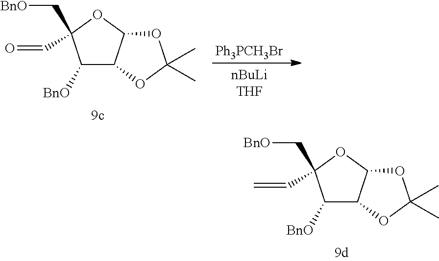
C1([BnO])C2C(OC1(C[BnO])C=C)OC(C)(C)O2.C1([BnO])C2C(OC1(C[BnO])C=O)OC(C)(C)O2.[Ph3PCH3Br]
